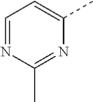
C1=NC(C)=NC(C)=C1
